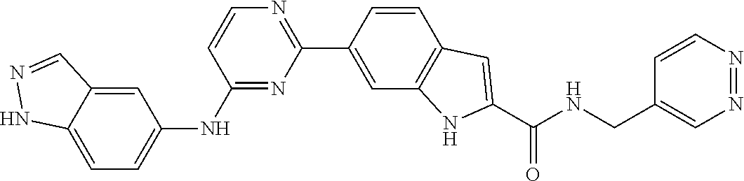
C1(C2=CC3=C(C=C2)C=C(C(NCC2=CN=NC=C2)=O)N3)=NC=CC(NC2=CC=C3NN=CC3=C2)=N1
